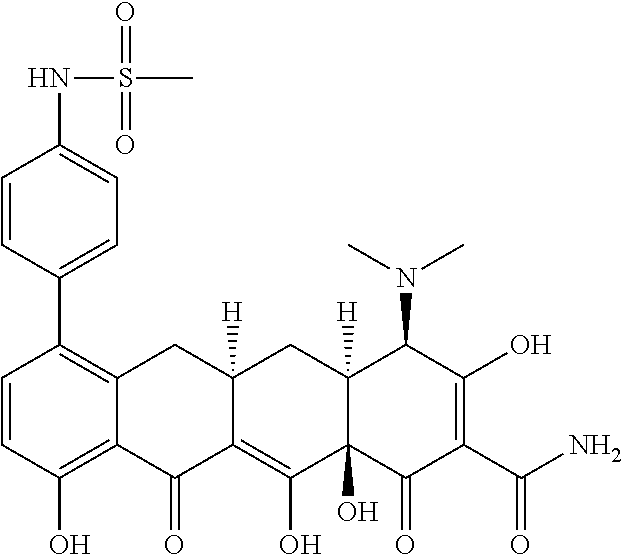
C1=CC(O)=C2C(=C1C1=CC=C(NS(C)(=O)=O)C=C1)CC1([H])C(=C(O)C3(O)C([H])(C1)C(N(C)C)C(O)=C(C(N)=O)C3=O)C2=O
